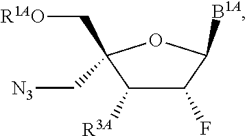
C1(F)C([R3A])C(C[R1AO])(C[N3])OC1[B1A]
